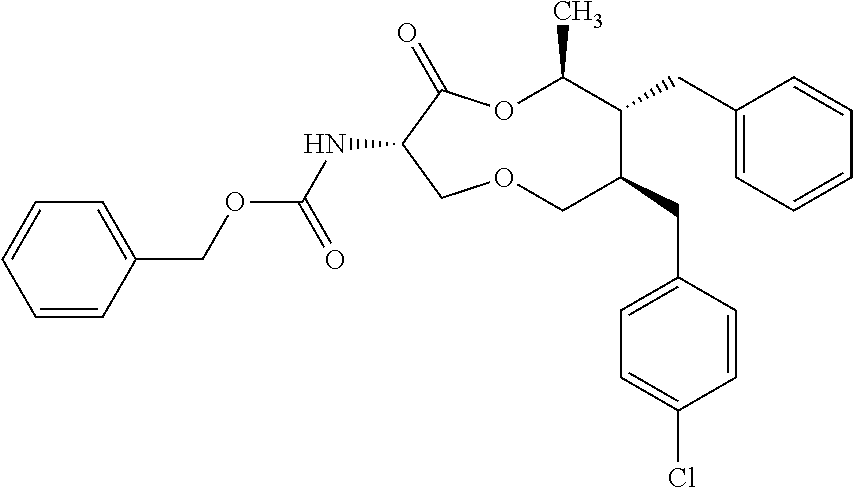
N(C1C(=O)OC(C)C(CC2=CC=CC=C2)C(CC2=CC=C(Cl)C=C2)COC1)C(OCC1=CC=CC=C1)=O
